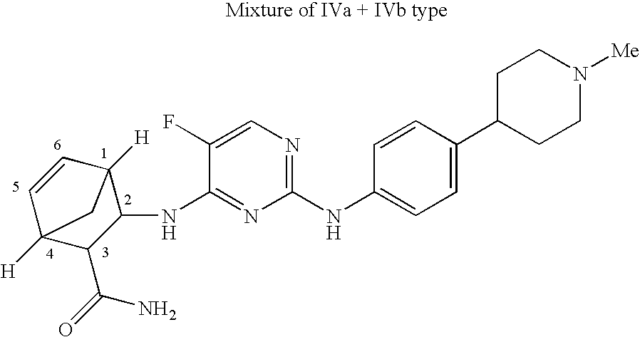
C1(NC2=CC=C(C3CCN([Me])CC3)C=C2)=NC=C(F)C(NC2C3([H])C=CC([H])(C2C(=O)N)C3)=N1
